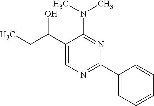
N(C1=NC(C2=CC=CC=C2)=NC=C1C(CC)O)(C)C
